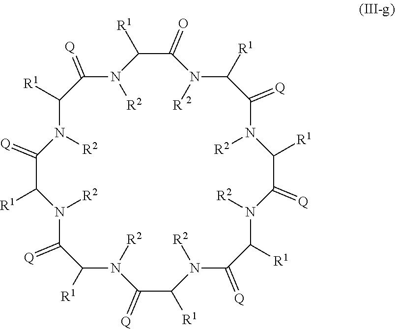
C1(=[Q])C([R1])N([R2])C(=[Q])C([R1])N([R2])C(=[Q])C([R1])N([R2])C(=[Q])C([R1])N([R2])C(=[Q])C([R1])N([R2])C(=[Q])C([R1])N([R])C(=O)C([R1])N([R2])C(=[Q])C([R1])N1[R2]
